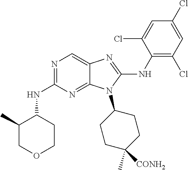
N1=C(NC2C(C)COCC2)N=C2C(=C1)N=C(NC1=C(Cl)C=C(Cl)C=C1Cl)N2C1CCC(C)([CONH2])CC1
